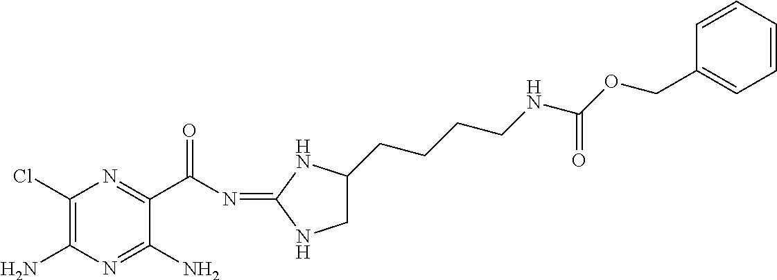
C1(Cl)=C(N)N=C(N)C(C(N=C2NCC(CCCCNC(OCC3=CC=CC=C3)=O)N2)=O)=N1
